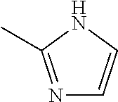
N1C(C)=NC=C1
